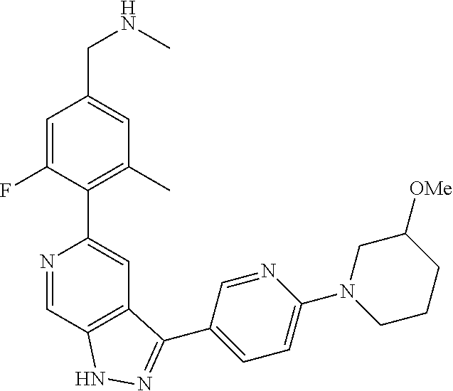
C(NC)C1=CC(C)=C(C2=CC3=C(C=N2)NN=C3C2=CC=C(N3CCCC([OMe])C3)N=C2)C(F)=C1
